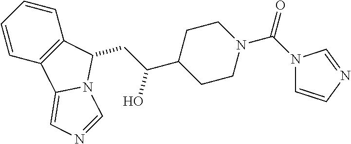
C1=CC2=C(C=C1)C(CC(O)C1CCN(C(N3C=CN=C3)=O)CC1)N1C2=CN=C1
